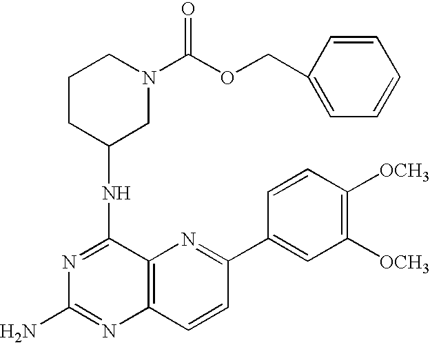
N1=C(NC2CN(C(OCC3=CC=CC=C3)=O)CCC2)C2=C(N=C1N)C=CC(C1=CC([OCH3])=C([OCH3])C=C1)=N2
